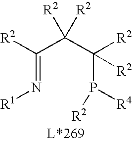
C(=N[R1])(C(C(P([R4])[R2])([R2])[R2])([R2])[R2])[R2]
